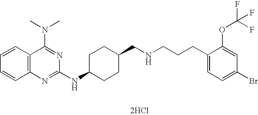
[2HCl].C1=CC2=C(C=C1)N=C(NC1CCC(CNCCCC3=CC=C(Br)C=C3OC(F)(F)F)CC1)N=C2N(C)C
